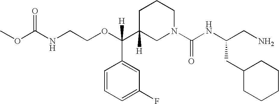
O(C(C1([H])CN(C(NC(CC2CCCCC2)CN)=O)CCC1)(C1=CC(F)=CC=C1)[H])CCNC(OC)=O
